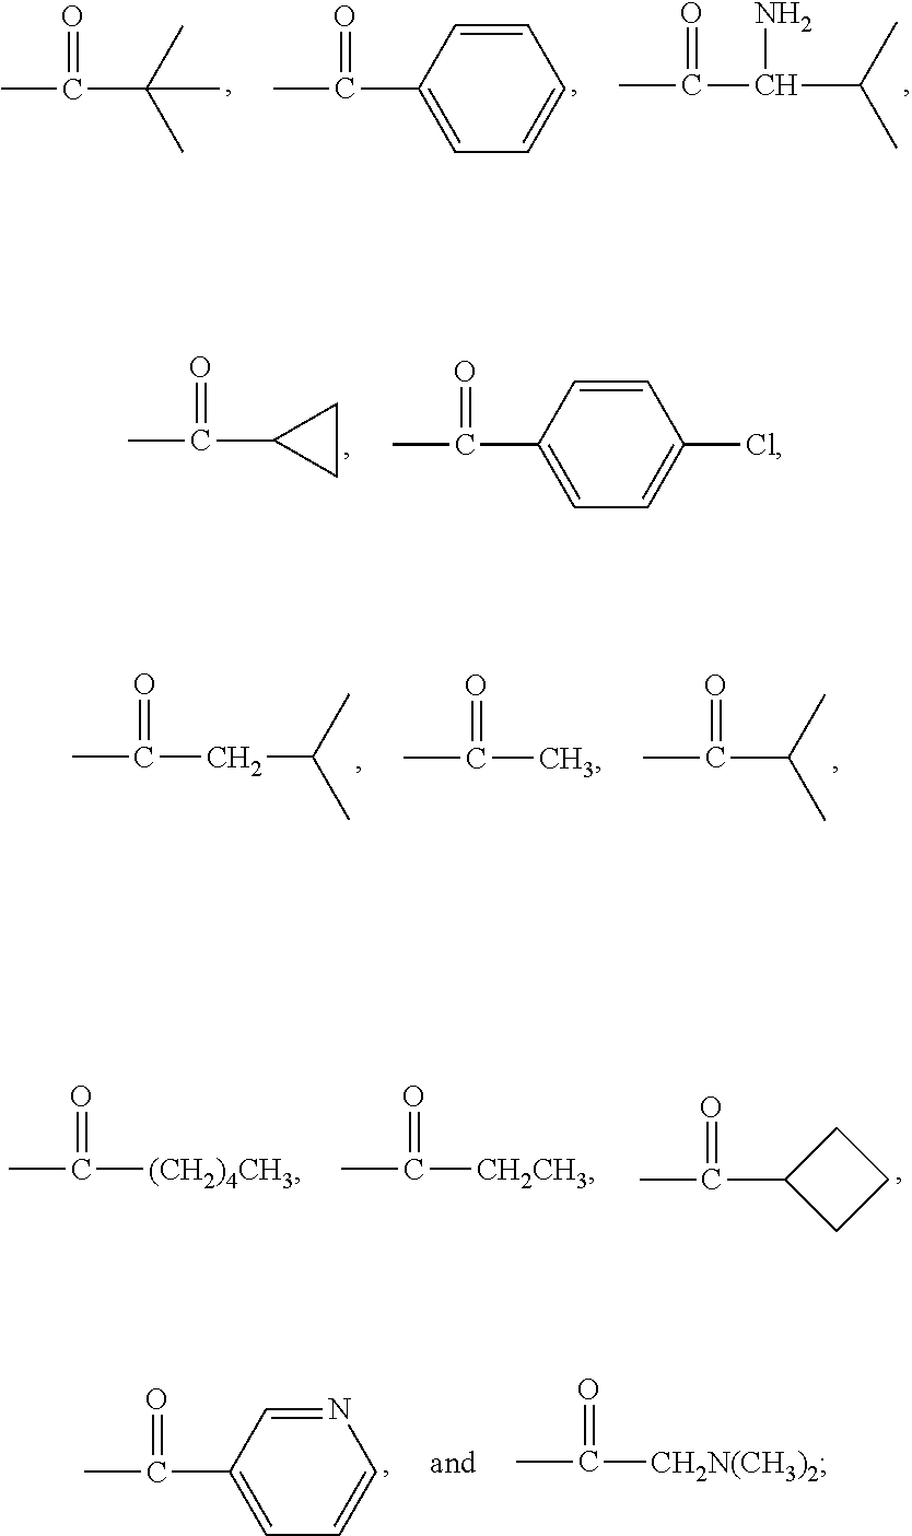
CC(C(C)(C)C)=O.CC(C1=CC=CC=C1)=O.CC(C(N)C(C)C)=O.CC(C1CC1)=O.CC(C1=CC=C(Cl)C=C1)=O.CC(CC(C)C)=O.CC(=O)C(C)C.CC(C)=O.CC(C1CCC1)=O.CC([(CH2)4CH3])=O.CC([CH2CH3])=O.CC(C1=CC=CN=C1)=O.CC([CH2N(CH3)2])=O
